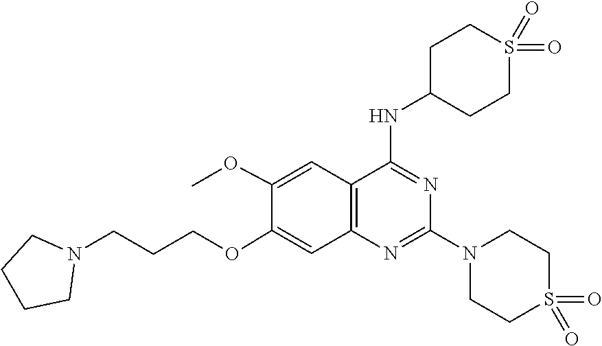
N1(C2=NC3=C(C=C(OC)C(OCCCN4CCCC4)=C3)C(NC3CCS(=O)(=O)CC3)=N2)CCS(=O)(=O)CC1
